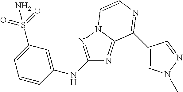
N(C1=CC(S(=O)(=O)N)=CC=C1)C1=NN2C(=N1)C(C1=CN(C)N=C1)=NC=C2
